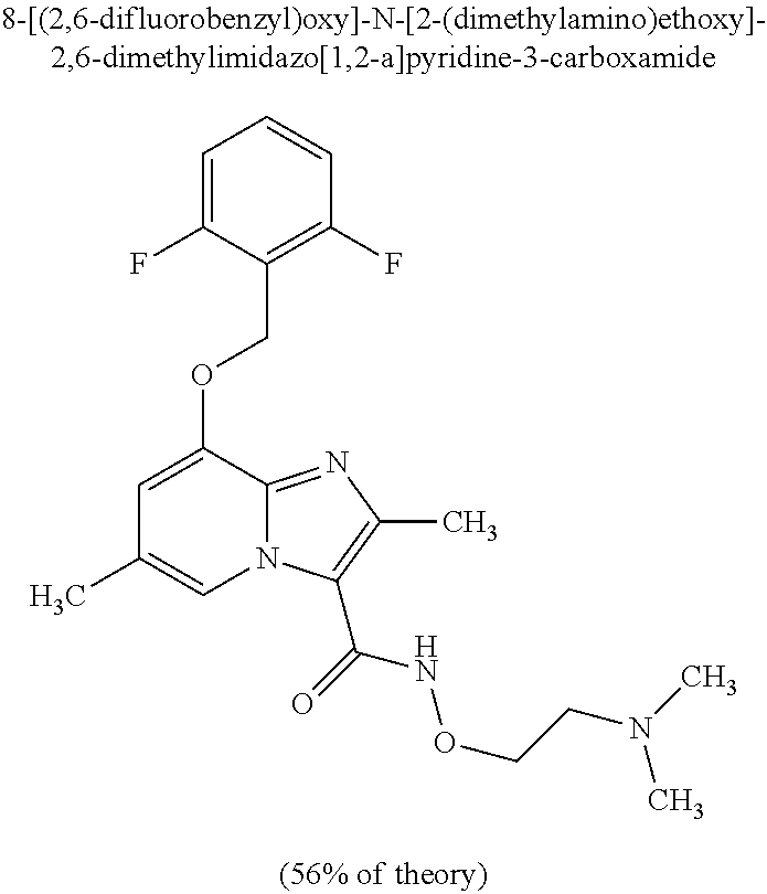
C1=C(F)C(COC2=CC(C)=CN3C2=NC(C)=C3C(=O)NOCCN(C)C)=C(F)C=C1
